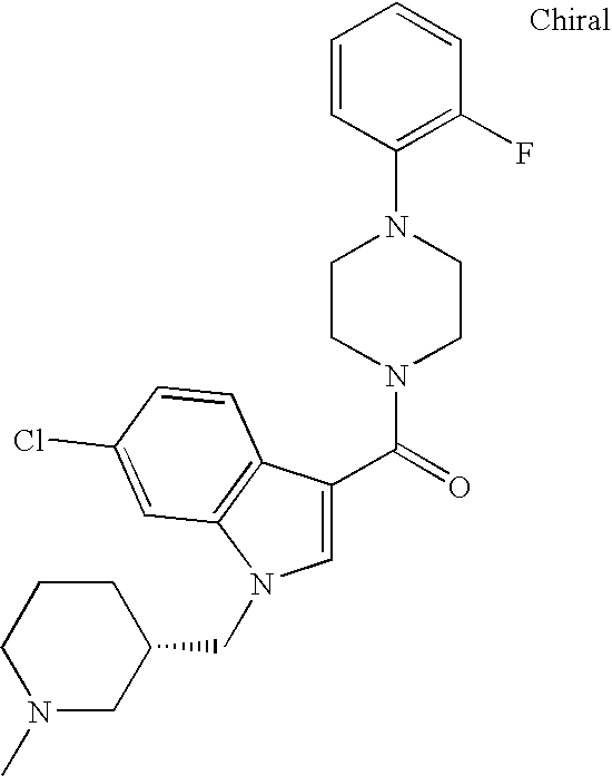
C(=O)(N1CCN(C2=C(F)C=CC=C2)CC1)C1=CN(CC2CCCN(C)C2)C2=C1C=CC(Cl)=C2
